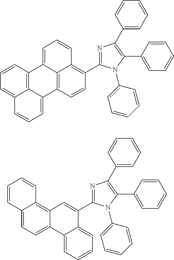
C12=C3C4=CC=CC5=C(C6=NC(C7=CC=CC=C7)=C(C7=CC=CC=C7)N6C6=CC=CC=C6)C=CC(=C45)C1=CC=CC2=CC=C3.C1=C2C(=C3C(=C1)C1=CC=CC=C1C(C1=NC(C4=CC=CC=C4)=C(C4=CC=CC=C4)N1C1=CC=CC=C1)=C3)C=CC=C2
